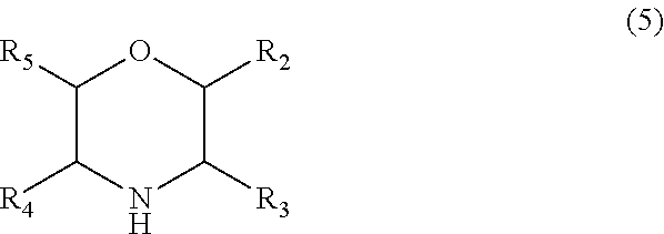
C1([R5])C([R4])NC([R3])C([R2])O1
